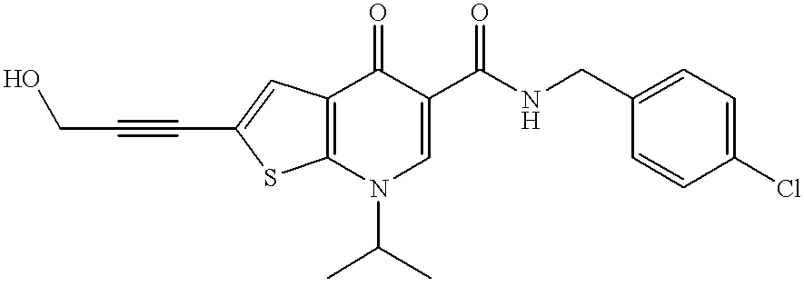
C1(CNC(C2=CN(C(C)C)C3=C(C2=O)C=C(C#CCO)S3)=O)=CC=C(Cl)C=C1
